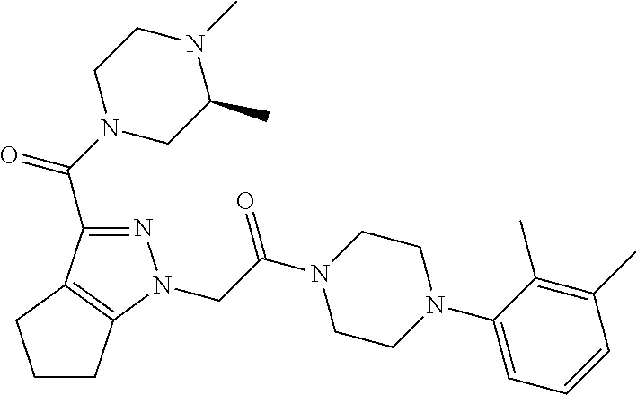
N1=C(C(N2CC(C)N(C)CC2)=O)C2=C(N1CC(N1CCN(C3=CC=CC(C)=C3C)CC1)=O)CCC2
